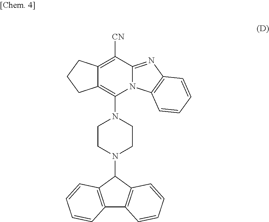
C12=C([CN])C3=NC4=C(N3C(N3CCN(C5C6=C(C7=C5C=CC=C7)C=CC=C6)CC3)=C1CCC2)C=CC=C4
